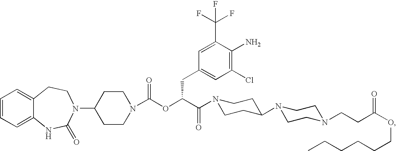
C1=CC=C2C(=C1)CCN(C1CCN(C(OC(C(=O)N3CCC(N4CCN(CCC(OCCCCCC)=O)CC4)CC3)CC3=CC(Cl)=C(N)C(C(F)(F)F)=C3)=O)CC1)C(=O)N2
